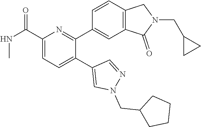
C1(C(=O)NC)=CC=C(C2=CN(CC3CCCC3)N=C2)C(C2=CC3=C(C=C2)CN(CC2CC2)C3=O)=N1
